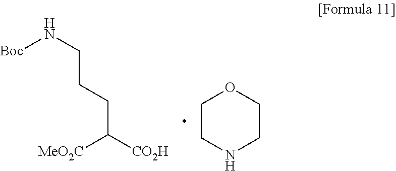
[Boc]NCCCC([MeO2C])[CO2H].C1CNCCO1
